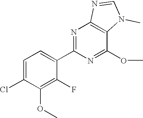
C1=C(Cl)C(OC)=C(F)C(C2=NC3=C(C(OC)=N2)N(C)C=N3)=C1
